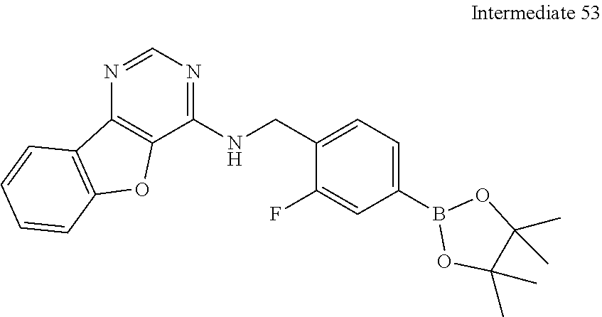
C1(F)=CC(B2OC(C)(C)C(C)(C)O2)=CC=C1CNC1=NC=NC2=C1OC1=C2C=CC=C1
